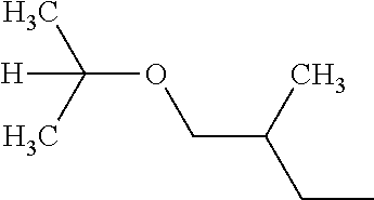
CC(OCC(CC)C)([H])C
